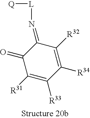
C1([R34])=C([R32])C(=N[L][Q])C(=O)C([R31])=C1[R33]
